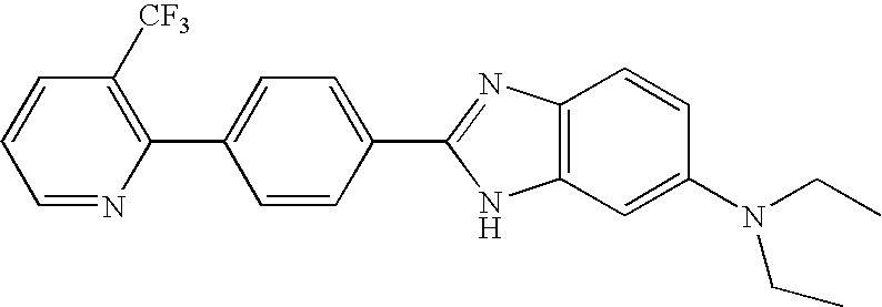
C1=NC(C2=CC=C(C3=NC4=C(N3)C=C(N(CC)CC)C=C4)C=C2)=C([CF3])C=C1
